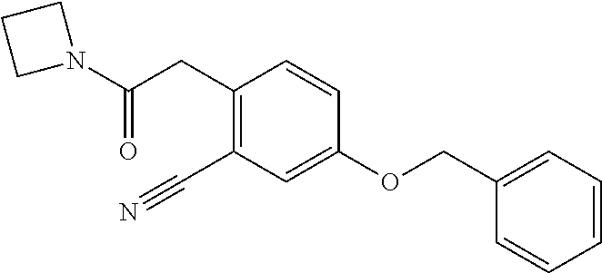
C(=O)(CC1=C(C#N)C=C(OCC2=CC=CC=C2)C=C1)N1CCC1
